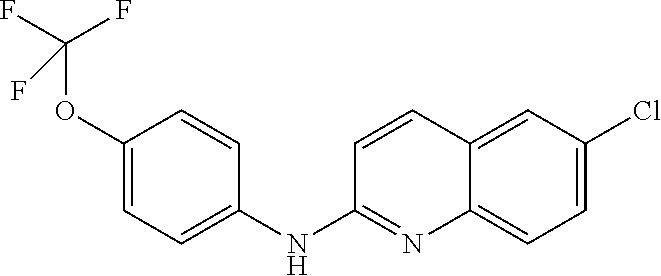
C1(OC(F)(F)F)=CC=C(NC2=NC3=CC=C(Cl)C=C3C=C2)C=C1
